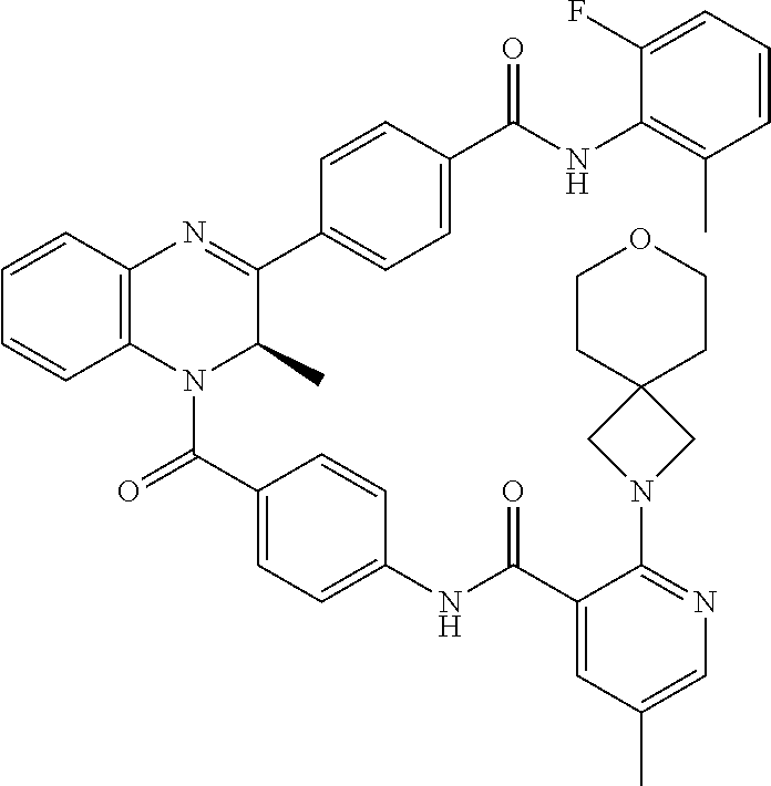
C1=C(C(NC2=CC=C(C(=O)N3C4=C(C=CC=C4)N=C(C4=CC=C(C(NC5=C(C)C=CC=C5F)=O)C=C4)C3C)C=C2)=O)C(N2CC3(C2)CCOCC3)=NC=C1C
